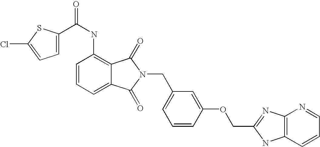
C1(NC(=O)C2=CC=C(Cl)S2)=C2C(=CC=C1)C(=O)N(CC1=CC=CC(OCC3=NC4=C(N3)C=CC=N4)=C1)C2=O
